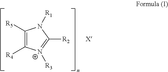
C1([R5])=C([R4])[N+]([R3])=C([R2])N1[R1].[X]
